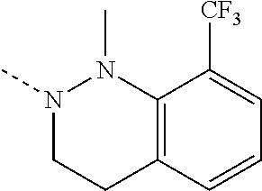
N1(C)CCC2=C(N1C)C([CF3])=CC=C2
